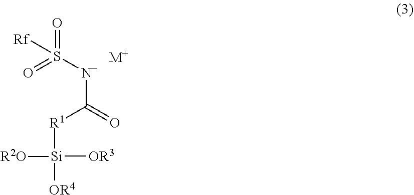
[N-](C([R1][Si]([OR3])([R2O])[OR4])=O)S(=O)(=O)[Rf].[M+]
